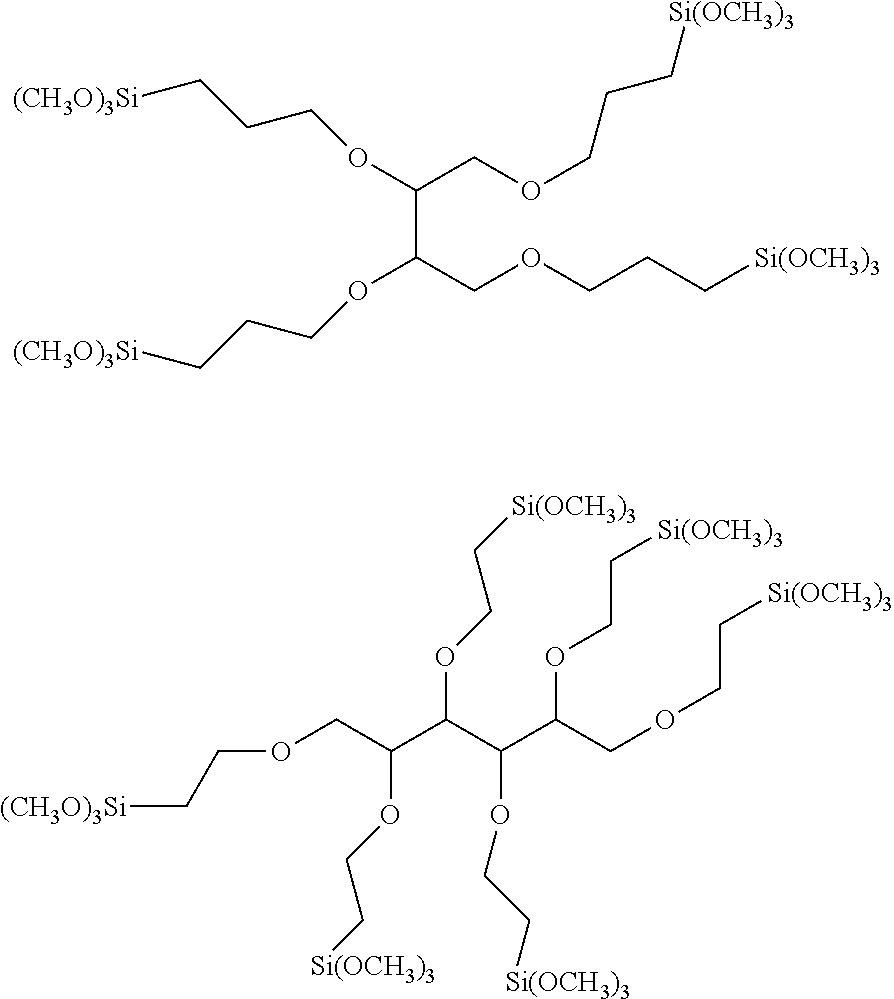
C(C(COCCC[Si(OCH3)3])OCCC[(CH3O)3Si])(COCCC[Si(OCH3)3])OCCC[(CH3O)3Si].O(C(C(OCC[Si(OCH3)3])C(COCC[Si(OCH3)3])OCC[Si(OCH3)3])C(OCC[Si(OCH3)3])COCC[(CH3O)3Si])CC[Si(OCH3)3]
